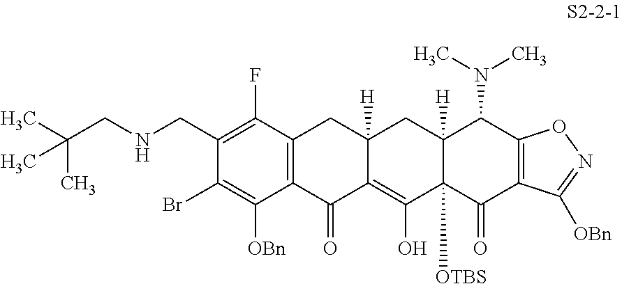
C1(CNCC(C)(C)C)=C(F)C2=C(C([OBn])=C1Br)C(=O)C1=C(O)C3([OTBS])C([H])(CC1([H])C2)C(N(C)C)C1=C(C3=O)C([OBn])=NO1
